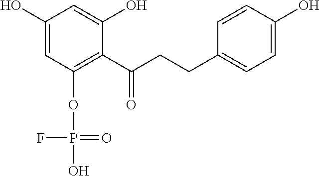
C1(O)=CC(OP(O)(=O)F)=C(C(CCC2=CC=C(O)C=C2)=O)C(O)=C1
